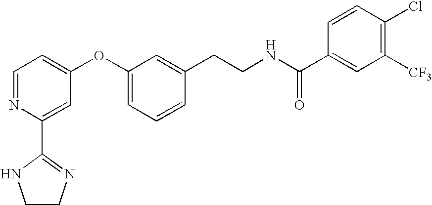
C1(C2=NCCN2)=CC(OC2=CC=CC(CCNC(C3=CC([CF3])=C(Cl)C=C3)=O)=C2)=CC=N1
